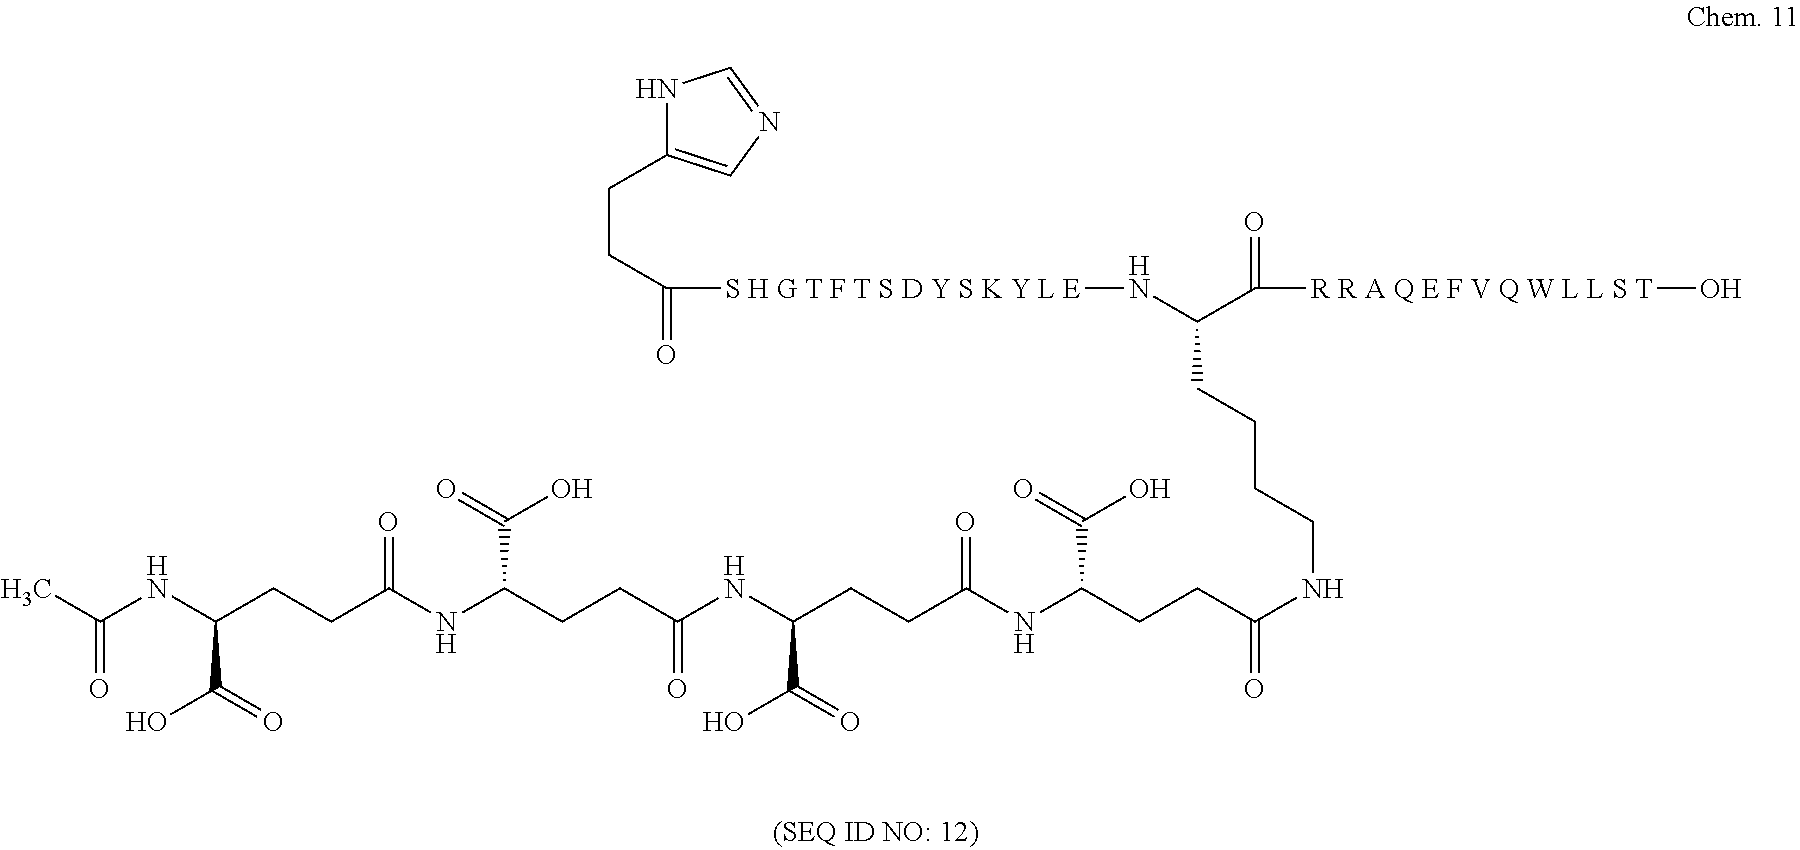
N1C(CCC(=O)[S H G T F T S D Y S K Y L E]NC(CCCCNC(CCC(NC(CCC(NC(CCC(NC(CCC(NC(C)=O)C(O)=O)=O)C(=O)O)=O)C(=O)O)=O)C(=O)O)=O)C(=O)[R R A Q E F V Q W L L S T]O)=CN=C1
